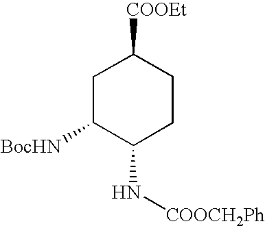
C1C([BocHN])C(N[COOCH2Ph])CCC1[COOEt]
